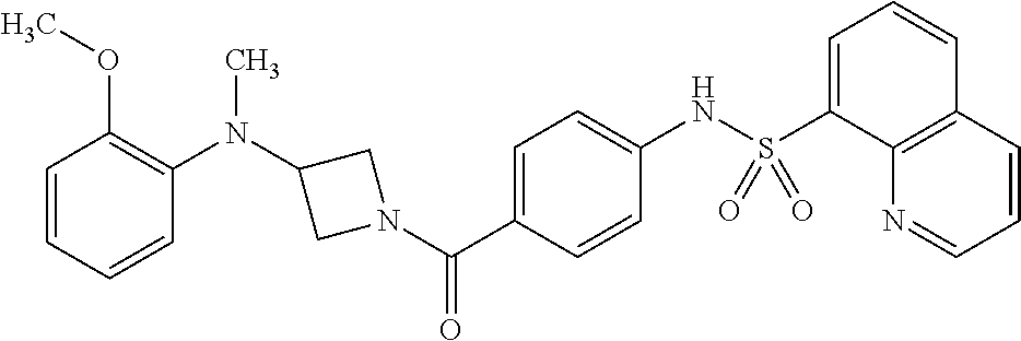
C1(N(C2CN(C(C3=CC=C(NS(C4=CC=CC5=C4N=CC=C5)(=O)=O)C=C3)=O)C2)C)=C(OC)C=CC=C1
